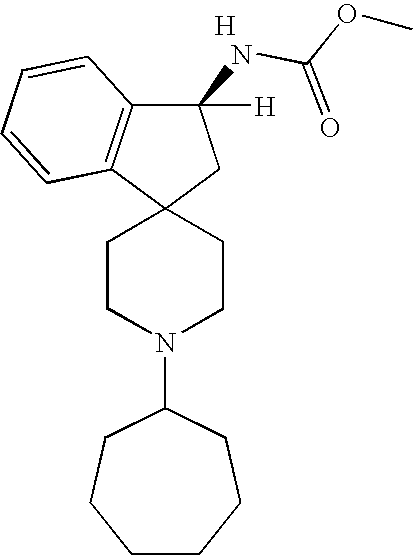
N1(C2CCCCCC2)CCC2(CC1)CC(NC(OC)=O)([H])C1=C2C=CC=C1.[H]
